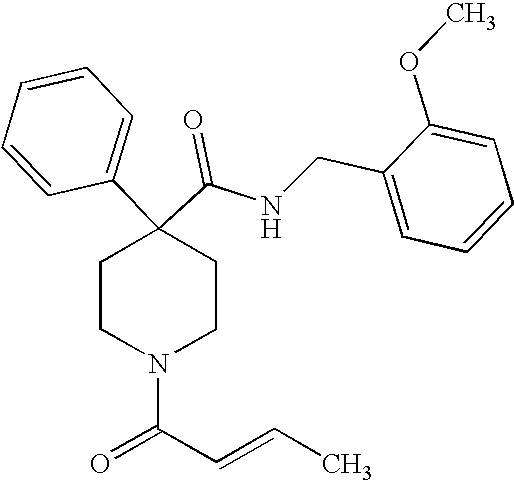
N(C(C1(C2=CC=CC=C2)CCN(C(C=CC)=O)CC1)=O)CC1=CC=CC=C1OC
